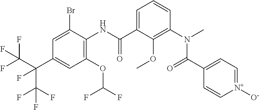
FC(C(C1=CC(OC(F)F)=C(NC(C2=CC=CC(N(C)C(C3=CC=[N+]([O-])C=C3)=O)=C2OC)=O)C(Br)=C1)(C(F)(F)F)F)(F)F
